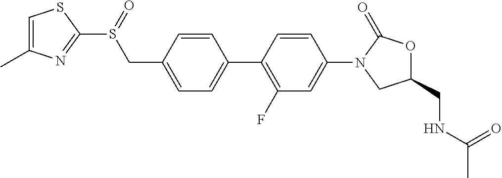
C1(CS(=O)C2=NC(C)=CS2)=CC=C(C2=C(F)C=C(N3CC(CNC(C)=O)OC3=O)C=C2)C=C1
